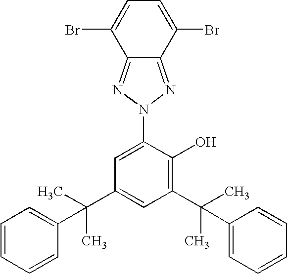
C1=C(Br)C2=NN(C3=CC(C(C)(C)C4=CC=CC=C4)=CC(C(C)(C)C4=CC=CC=C4)=C3O)N=C2C(Br)=C1
